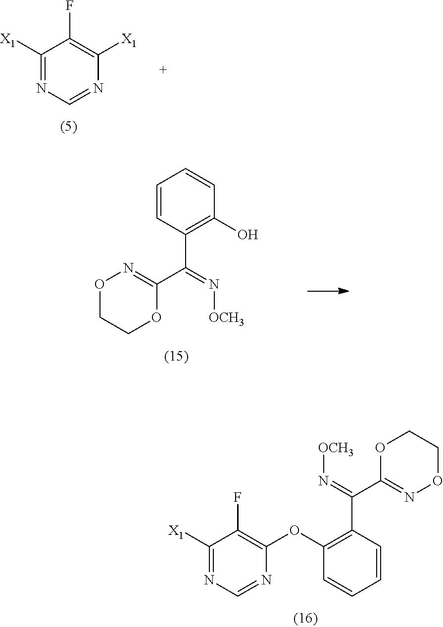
C1([X1])=NC=NC([X1])=C1F.C1([X1])=NC=NC(OC2=C(C(C3=NOCCO3)=N[OCH3])C=CC=C2)=C1F.O1CCOC(C(=N[OCH3])C2=C(O)C=CC=C2)=N1
